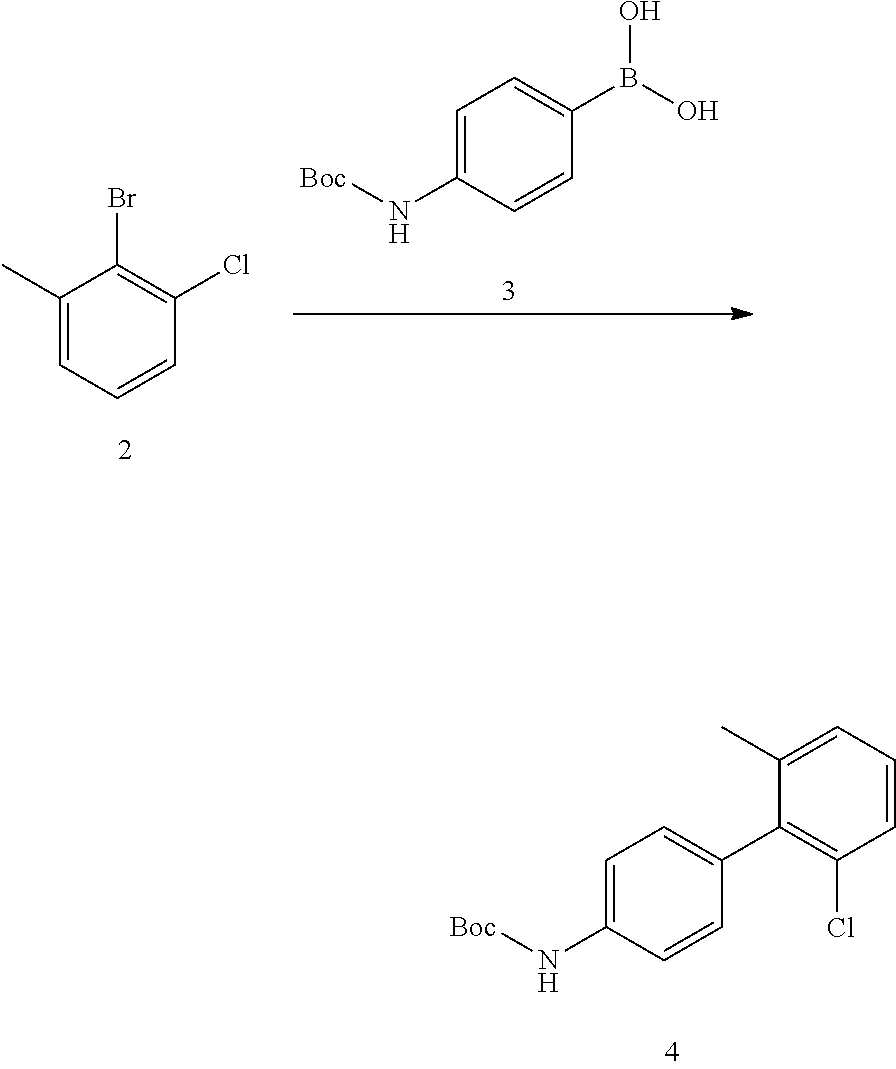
C1(C)=CC=CC(Cl)=C1Br.C1=C(N[Boc])C=CC(B(O)O)=C1.C1=C(N[Boc])C=CC(C2=C(Cl)C=CC=C2C)=C1
